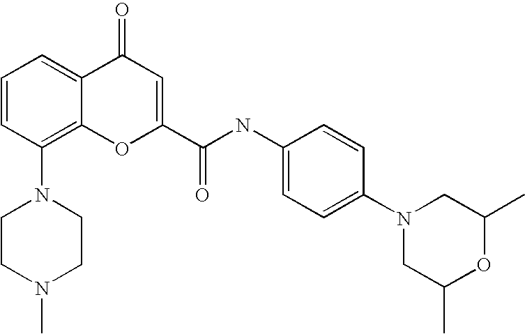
C1=CC(N2CCN(C)CC2)=C2C(=C1)C(=O)C=C(C(=O)NC1=CC=C(N3CC(C)OC(C)C3)C=C1)O2
